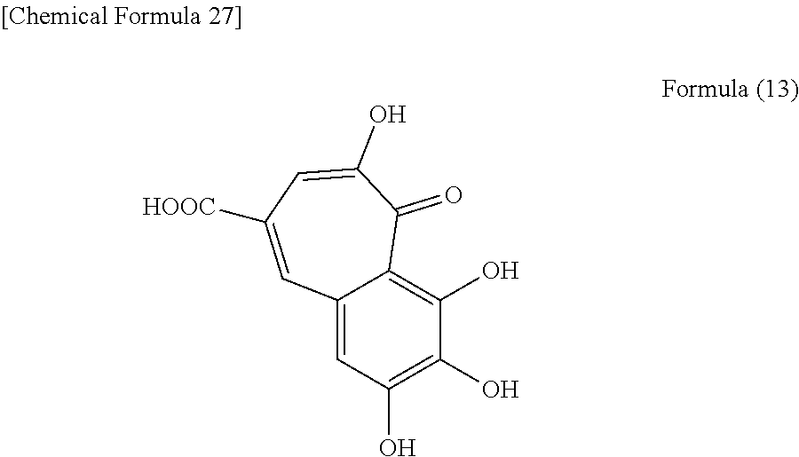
C12=CC(O)=C(O)C(O)=C1C(=O)C(O)=CC([HOOC])=C2
